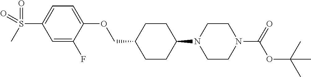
C1CC(N2CCN(C(OC(C)(C)C)=O)CC2)CCC1COC1=CC=C(S(=O)(C)=O)C=C1F
